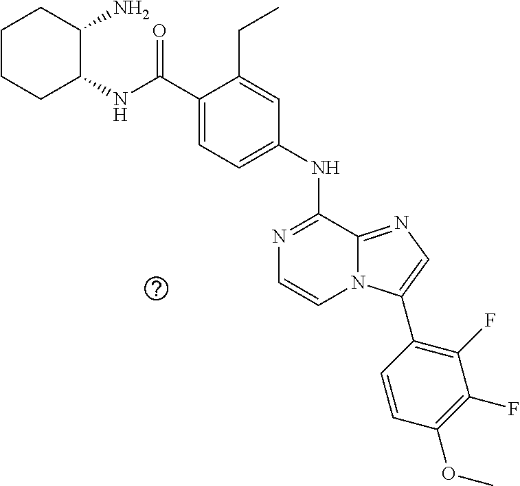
C(C1=CC=C(NC2=NC=CN3C2=NC=C3C2=C(F)C(F)=C(OC)C=C2)C=C1CC)(=O)NC1C(N)CCCC1
